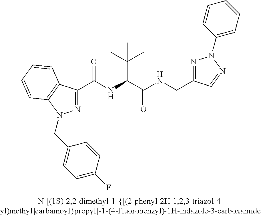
C(=O)(NC(C(C)(C)C)C(=O)NCC1=NN(C2=CC=CC=C2)N=C1)C1=NN(CC2=CC=C(F)C=C2)C2=C1C=CC=C2
